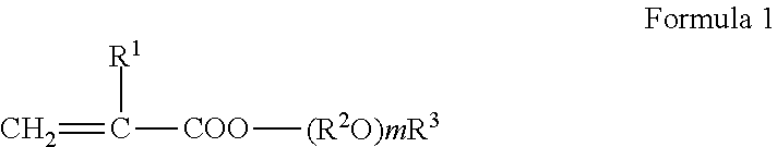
[R1]C(=C)[COO][(R2O)mR3]
